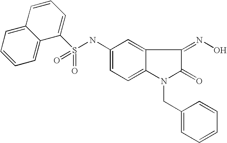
S(NC1=CC=C2C(=C1)C(=NO)C(=O)N2CC1=CC=CC=C1)(C1=CC=CC2=CC=CC=C12)(=O)=O
